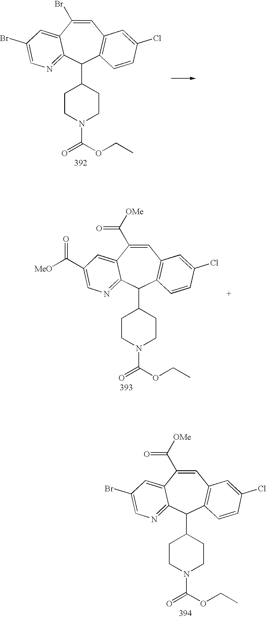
C1=C(Br)C2=CC(Br)=CN=C2C(C2CCN(C(OCC)=O)CC2)C2=C1C=C(Cl)C=C2.C1=C(C([OMe])=O)C2=CC(C([MeO])=O)=CN=C2C(C2CCN(C(OCC)=O)CC2)C2=C1C=C(Cl)C=C2.C1=C(C([OMe])=O)C2=CC(Br)=CN=C2C(C2CCN(C(OCC)=O)CC2)C2=C1C=C(Cl)C=C2
